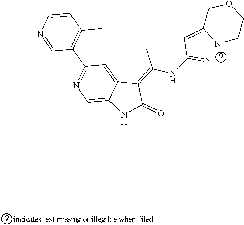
N1=CC(C2=NC=C3C(=C2)C(=C(NC(=N)C=C2NCCOC2)C)C(=O)N3)=C(C)C=C1
